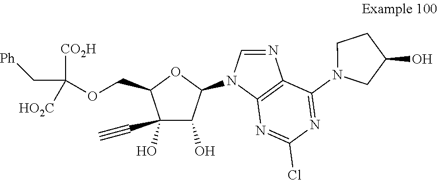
C1(O)(C#C)C(O)C(N2C3=C(N=C2)C(N2CC(O)CC2)=NC(Cl)=N3)OC1COC(C[Ph])([CO2H])[HO2C]
